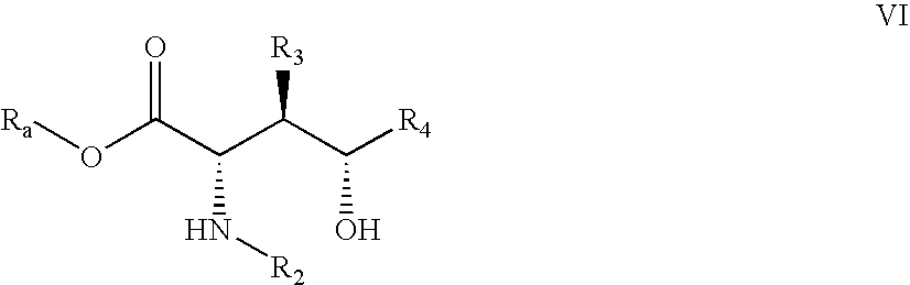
O(C(C(C(C([R4])O)[R3])N[R2])=O)[Ra]
